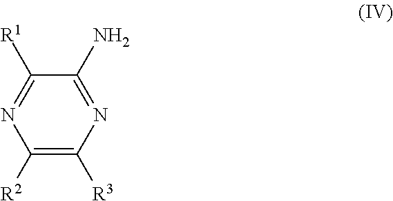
N1=C(N)C([R1])=NC([R2])=C1[R3]
